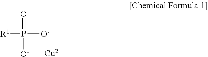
[R1]P([O-])(=O)[O-].[Cu]
